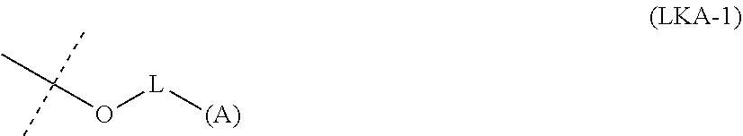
C(O[L][(A)])(C)(C)C
